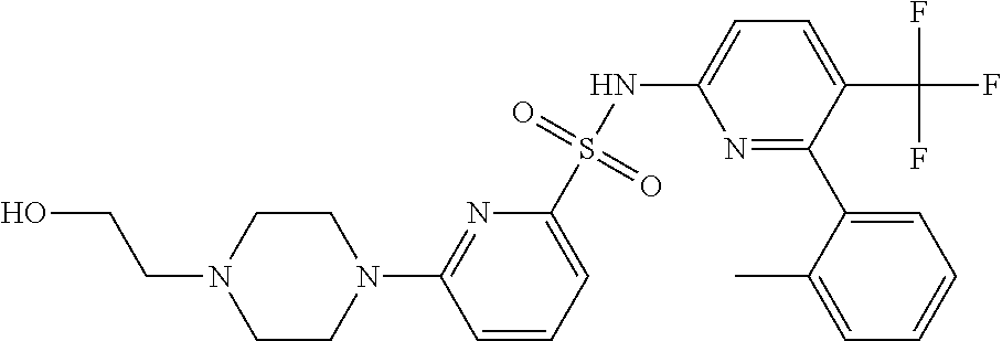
C1=CC=C(S(NC2=CC=C(C(F)(F)F)C(C3=CC=CC=C3C)=N2)(=O)=O)N=C1N1CCN(CCO)CC1
